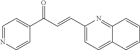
N1=CC=C(C(C=CC2=CC=C3C(=N2)C=CC=C3)=O)C=C1
